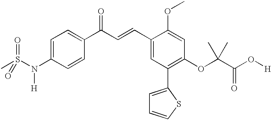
C1=C(N(S(C)(=O)=O)[H])C=CC(C(C=CC2=CC(C3=CC=CS3)=C(OC(C(O[H])=O)(C)C)C=C2OC)=O)=C1
